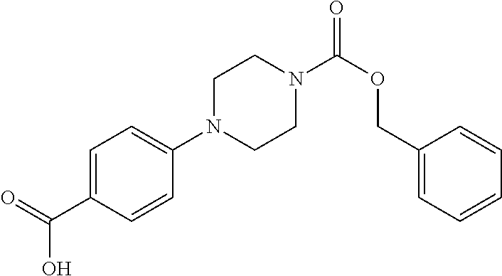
C1=C(C(=O)O)C=CC(N2CCN(C(OCC3=CC=CC=C3)=O)CC2)=C1
